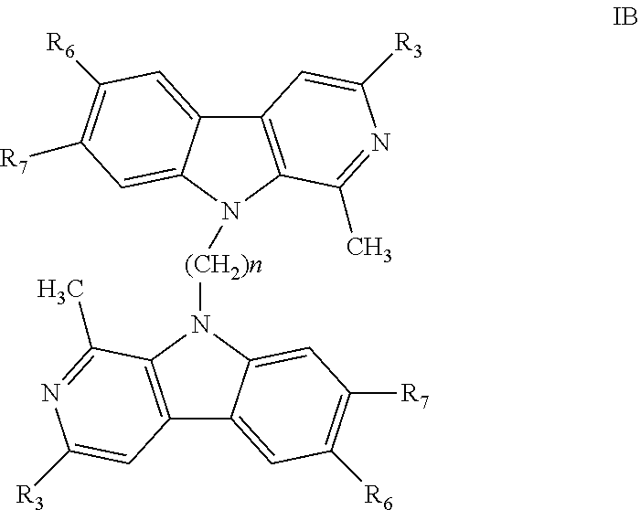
C12=C(C(C)=NC([R3])=C1)N([(CH2)n]N1C3=C(C4=CC([R6])=C([R7])C=C14)C=C([R3])N=C3C)C1=CC([R7])=C([R6])C=C21
